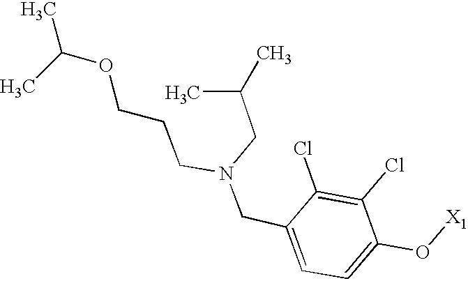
C(C1=CC=C(O[X1])C(Cl)=C1Cl)N(CCCOC(C)C)CC(C)C
